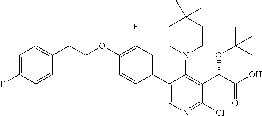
C1=C(F)C=CC(CCOC2=C(F)C=C(C3=CN=C(Cl)C(C(C(=O)O)OC(C)(C)C)=C3N3CCC(C)(C)CC3)C=C2)=C1
